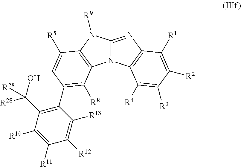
N12C(=NC3=C1C([R4])=C([R3])C([R2])=C3[R1])N([R9])C1=C2C([R8])=C(C2=C(C(O)([R28])[R28])C([R10])=C([R11])C([R12])=C2[R13])C=C1[R5]
